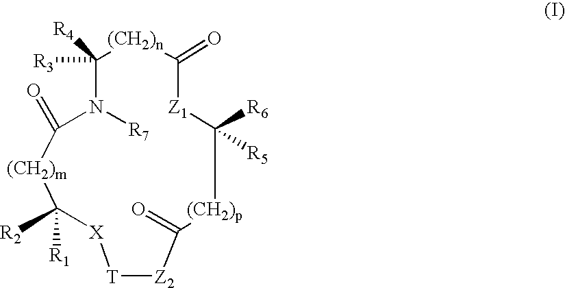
C1(=O)N([R7])C([R3])([R4])[(CH2)n]C(=O)[Z1]C([R6])([R5])[(CH2)p]C(=O)[Z2][T][X]C([R1])([R2])[(CH2)m]1
